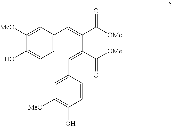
C1([MeO])=CC(C=C(C(=O)[OMe])C(=CC2=CC([MeO])=C(O)C=C2)C(=O)[OMe])=CC=C1O
